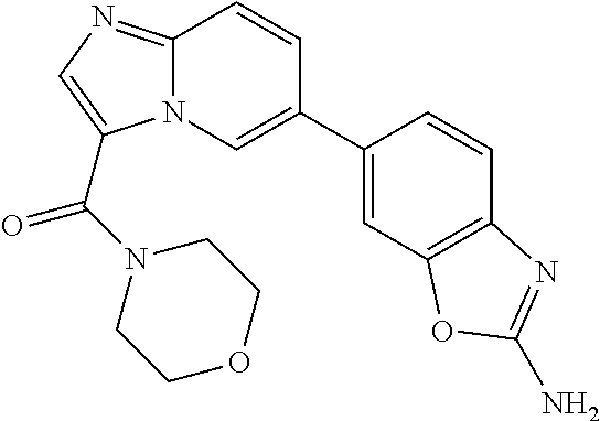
C12=NC=C(C(N3CCOCC3)=O)N1C=C(C1=CC3=C(C=C1)N=C(N)O3)C=C2
